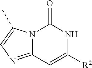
N12C(=NC=C1C)C=C([R2])NC2=O
